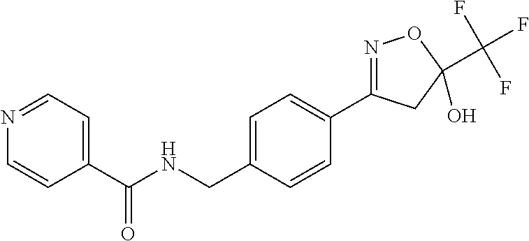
N1=CC=C(C(NCC2=CC=C(C3=NOC(O)(C(F)(F)F)C3)C=C2)=O)C=C1
